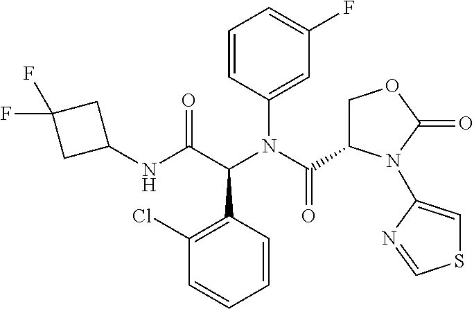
C1=CC(C(C(NC2CC(F)(F)C2)=O)N(C(=O)C2COC(=O)N2C2=CSC=N2)C2=CC(F)=CC=C2)=C(Cl)C=C1
